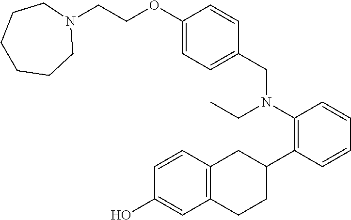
C1(CN(C2=C(C3CC4=C(CC3)C=C(O)C=C4)C=CC=C2)CC)=CC=C(OCCN2CCCCCC2)C=C1
